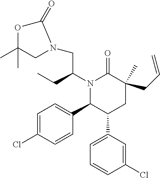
N1(C(CN2CC(C)(C)OC2=O)CC)C(C2=CC=C(Cl)C=C2)C(C2=CC=CC(Cl)=C2)CC(CC=C)(C)C1=O
